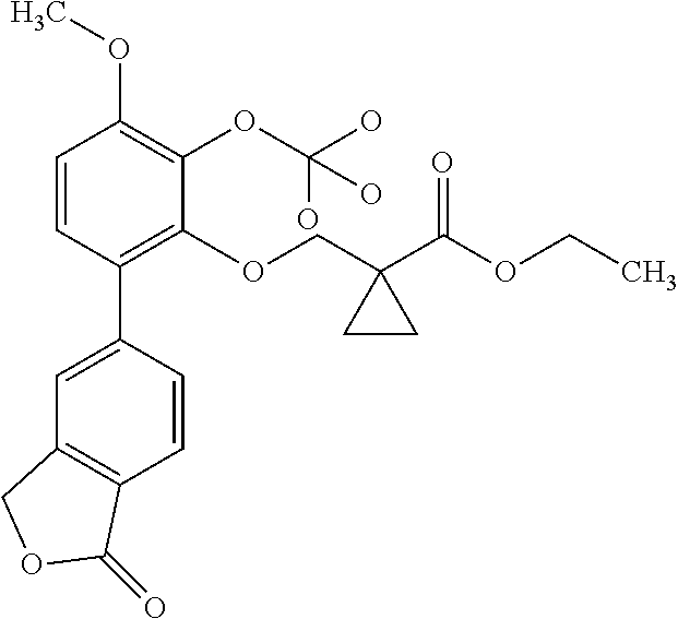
C1=CC(C2=CC3=C(C=C2)C(=O)OC3)=C(OCC2(C(OCC)=O)CC2)C(OC(O)(O)O)=C1OC
